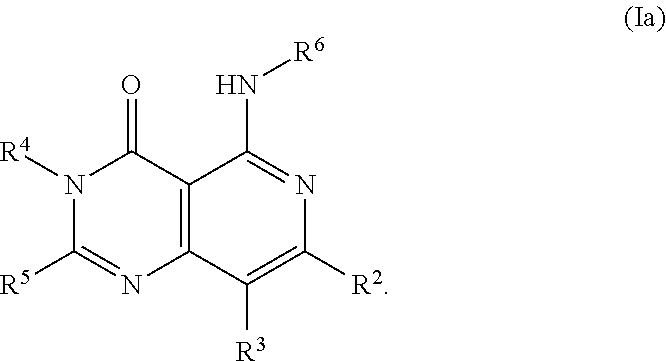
N1([R4])C([R5])=NC2=C(C1=O)C(N[R6])=NC([R2])=C2[R3]
